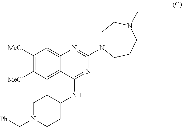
C1N(C[Ph])CCC(NC2=NC(N3CCN(C)CCC3)=NC3=CC([MeO])=C([MeO])C=C23)C1
